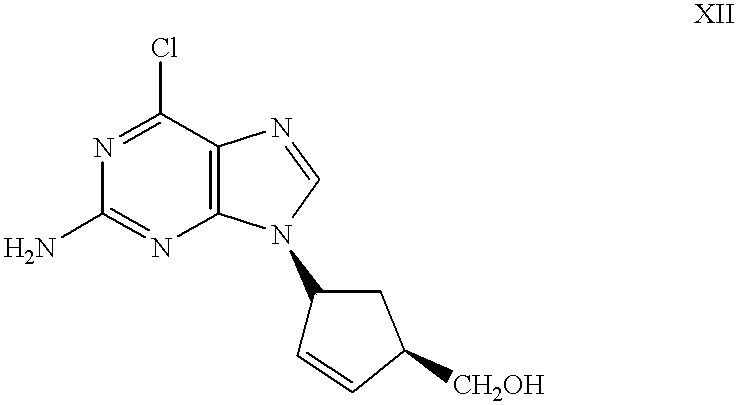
C1(N)=NC2=C(C(Cl)=N1)N=CN2C1C=CC([CH2OH])C1
